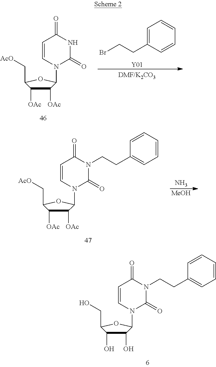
C1([OAc])C([OAc])C(C[AcO])OC1N1C(=O)NC(=O)C=C1.C1=C(CCBr)C=CC=C1.[Y01].C1([OAc])C([OAc])C(C[AcO])OC1N1C(=O)N(CCC2=CC=CC=C2)C(=O)C=C1.N.[MeOH].C1(O)C(O)C(CO)OC1N1C(=O)N(CCC2=CC=CC=C2)C(=O)C=C1
